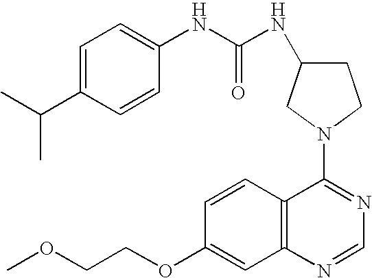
C1=C(C(C)C)C=CC(NC(=O)NC2CCN(C3=NC=NC4=C3C=CC(OCCOC)=C4)C2)=C1
